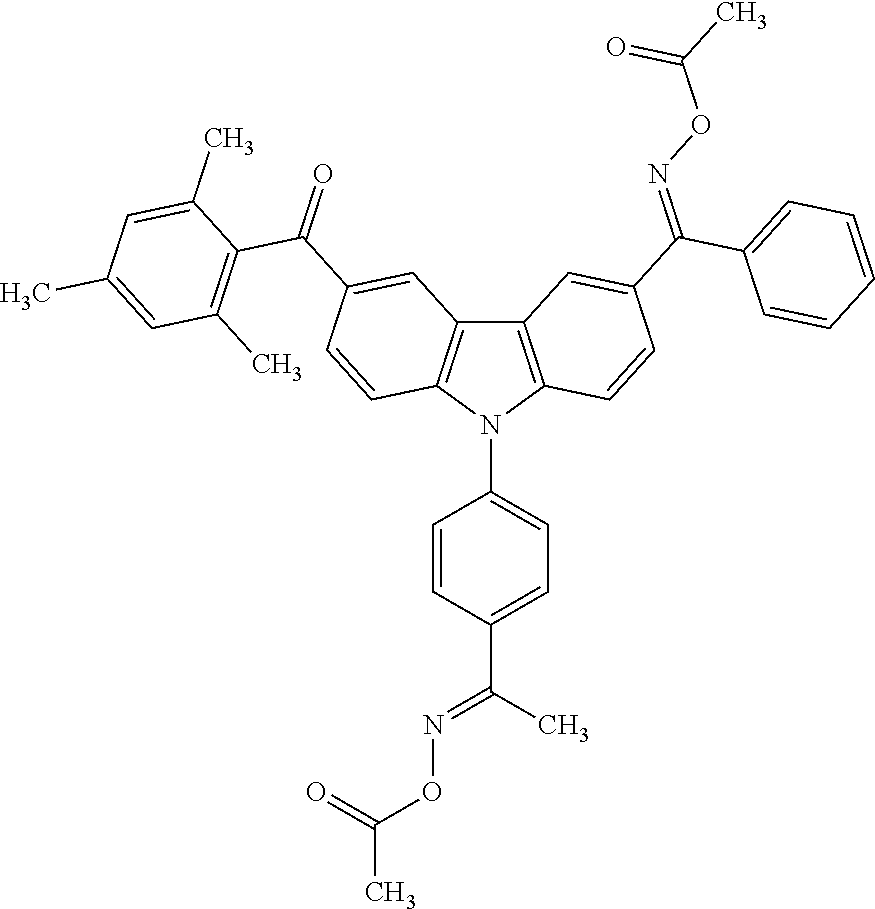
C12=C(N(C3=CC=C(C(C)=NOC(=O)C)C=C3)C3=C1C=C(C(=O)C1=C(C)C=C(C)C=C1C)C=C3)C=CC(C(C1=CC=CC=C1)=NOC(=O)C)=C2
